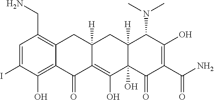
C1=C(I)C(O)=C2C(=C1CN)CC1([H])C(=C(O)C3(O)C([H])(C1)C(N(C)C)C(O)=C(C(N)=O)C3=O)C2=O
